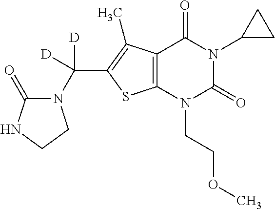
C12=C(N(CCOC)C(=O)N(C3CC3)C1=O)SC(C(N1C(=O)NCC1)([D])[D])=C2C
